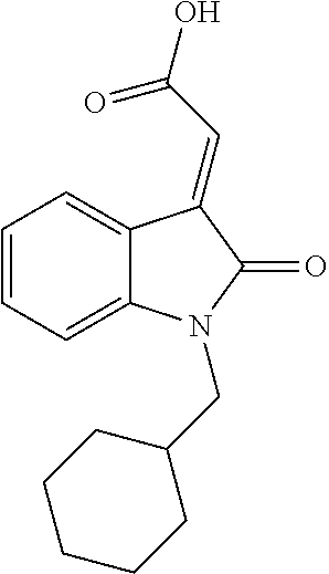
C12=CC=CC=C1N(CC1CCCCC1)C(=O)C2=CC(O)=O
